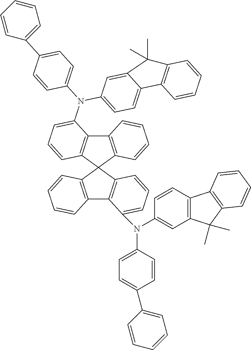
C12=C(C3(C4=C1C(N(C1=CC=C(C5=CC=CC=C5)C=C1)C1=CC=C5C(=C1)C(C)(C)C1=C5C=CC=C1)=CC=C4)C1=C(C4=C3C=CC=C4N(C3=CC=C(C4=CC=CC=C4)C=C3)C3=CC4=C(C=C3)C3=C(C4(C)C)C=CC=C3)C=CC=C1)C=CC=C2
